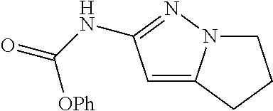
C1=C2N(N=C1NC(=O)[OPh])CCC2
